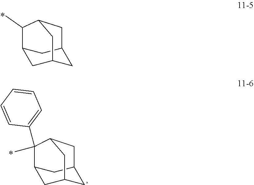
C12CC3CC(C1)CC(C3)C2C.C12CC3CC(C1)CC(C3)C2(C)C1=CC=CC=C1
